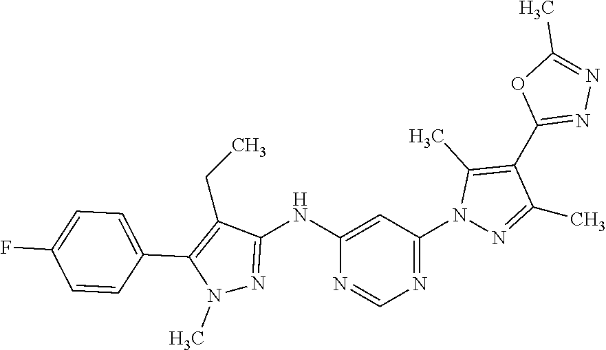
N1=C(NC2=CC(N3N=C(C)C(C4=NN=C(C)O4)=C3C)=NC=N2)C(CC)=C(C2=CC=C(F)C=C2)N1C
